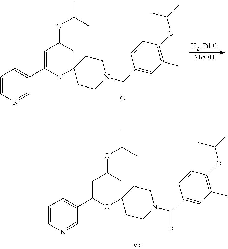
[MeOH].C1=CN=CC(C2=CC(OC(C)C)CC3(O2)CCN(C(C2=CC(C)=C(OC(C)C)C=C2)=O)CC3)=C1.C1=CN=CC(C2OC3(CC(OC(C)C)C2)CCN(C(C2=CC(C)=C(OC(C)C)C=C2)=O)CC3)=C1
